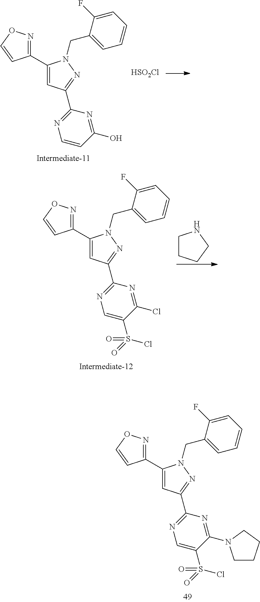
C1(C2=NOC=C2)=CC(C2=NC=CC(O)=N2)=NN1CC1=CC=CC=C1F.[HSO2Cl].C1(C2=NOC=C2)=CC(C2=NC=C(S(=O)(Cl)=O)C(Cl)=N2)=NN1CC1=CC=CC=C1F.C1CCCN1.C1(C2=NOC=C2)=CC(C2=NC=C(S(=O)(Cl)=O)C(N3CCCC3)=N2)=NN1CC1=CC=CC=C1F
